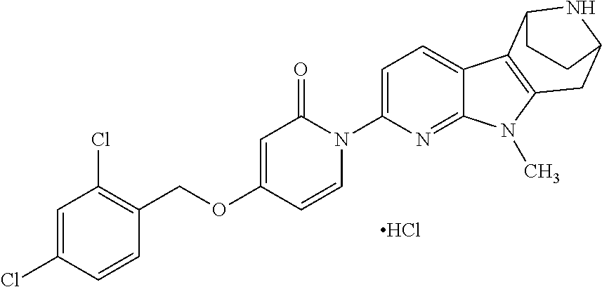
Cl.O(C1=CC(=O)N(C2=CC=C3C(=N2)N(C)C2=C3C3NC(C2)CC3)C=C1)CC1=C(Cl)C=C(Cl)C=C1
